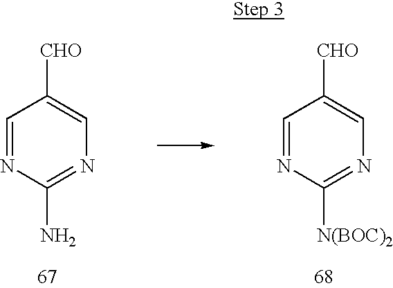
C1=NC(N)=NC=C1[CHO].C1=NC([N(BOC)2])=NC=C1[CHO]
